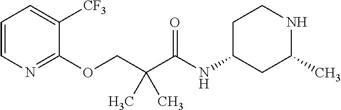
C1=CN=C(OCC(C(NC2CC(C)NCC2)=O)(C)C)C([CF3])=C1
